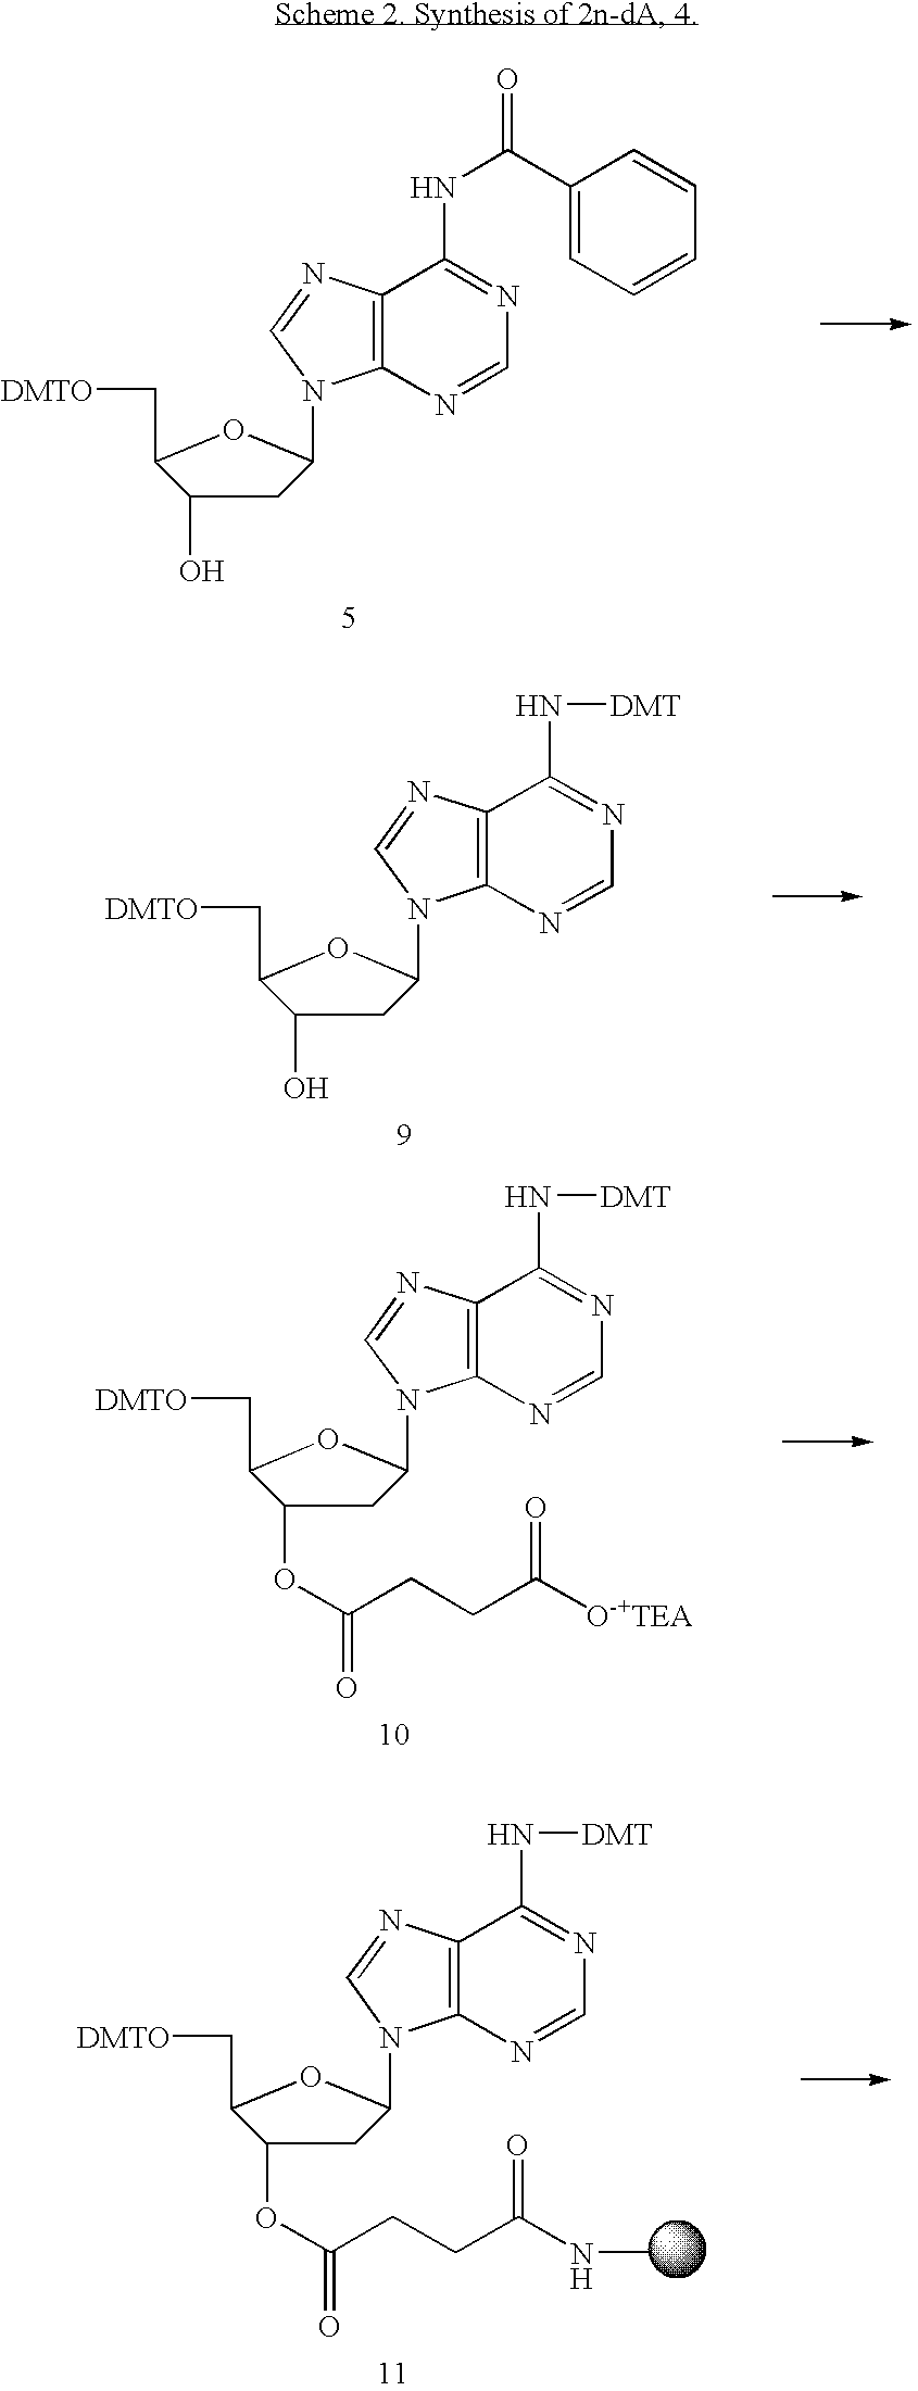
C1C(O)C(C[DMTO])OC1N1C2=C(N=C1)C(NC(=O)C1=CC=CC=C1)=NC=N2.C1C(O)C(C[DMTO])OC1N1C2=C(N=C1)C(N[DMT])=NC=N2.C1C(OC(CCC([O-+TEA])=O)=O)C(C[DMTO])OC1N1C2=C(N=C1)C(N[DMT])=NC=N2.CNC(CCC(OC1CC(N2C3=C(N=C2)C(N[DMT])=NC=N3)OC1C[DMTO])=O)=O
